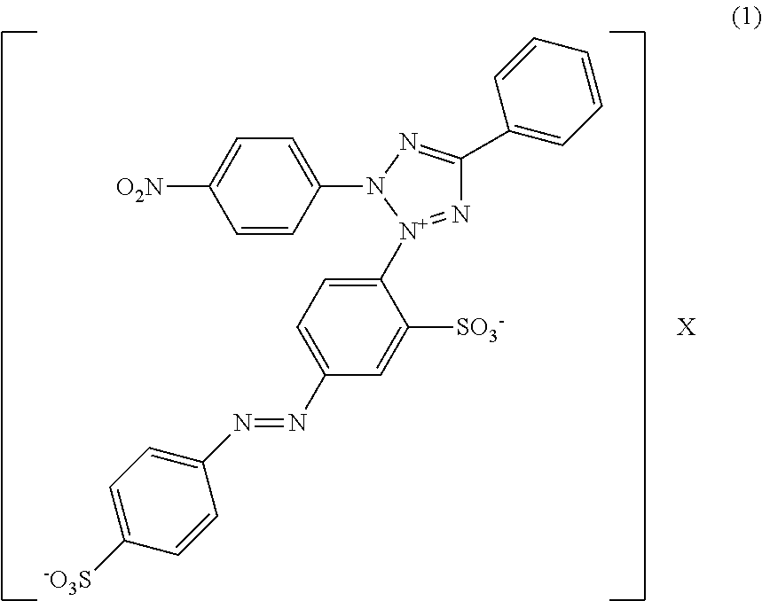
C1=CC(N2N=C(C3=CC=CC=C3)N=[N+]2C2=CC=C(N=NC3=CC=C([-O3S])C=C3)C=C2[SO3-])=CC=C1[O2N].[X]
